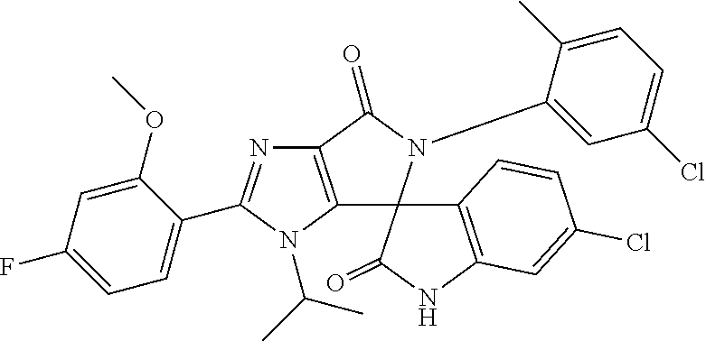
C12=C(N(C(C)C)C(C3=CC=C(F)C=C3OC)=N1)C1(N(C3=CC(Cl)=CC=C3C)C2=O)C2=C(NC1=O)C=C(Cl)C=C2
